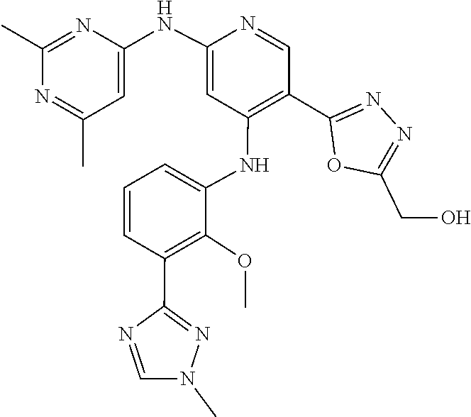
CN1C=NC(C2=C(OC)C(NC3=C(C4=NN=C(CO)O4)C=NC(NC4=CC(C)=NC(C)=N4)=C3)=CC=C2)=N1
